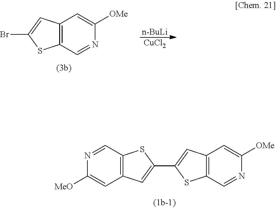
C12=C(C=NC([OMe])=C1)SC(Br)=C2.[n-BuLi].[CuCl2].C12=C(C=NC([MeO])=C1)SC(C1=CC3=C(C=NC([OMe])=C3)S1)=C2
